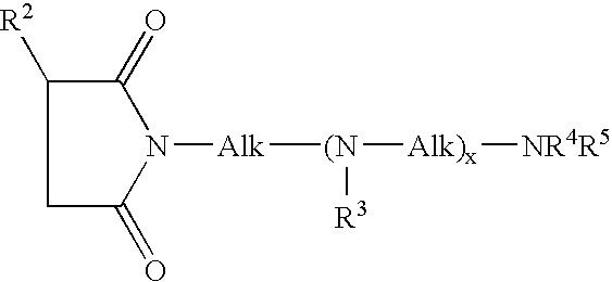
C1C(=O)N([Alk][(N]([Alk)x][NR4R5])[R3])C(=O)C1[R2]
